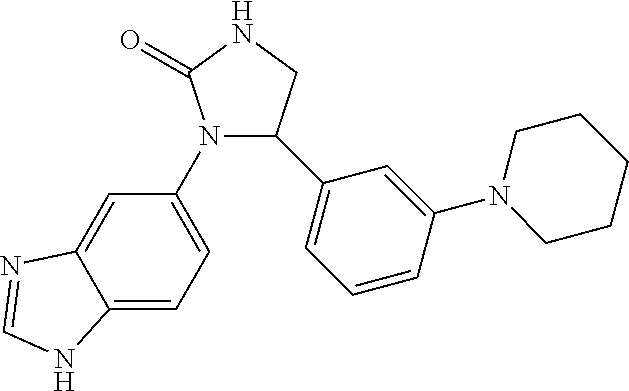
C12=CC=C(N3C(=O)NCC3C3=CC=CC(N4CCCCC4)=C3)C=C1N=CN2
